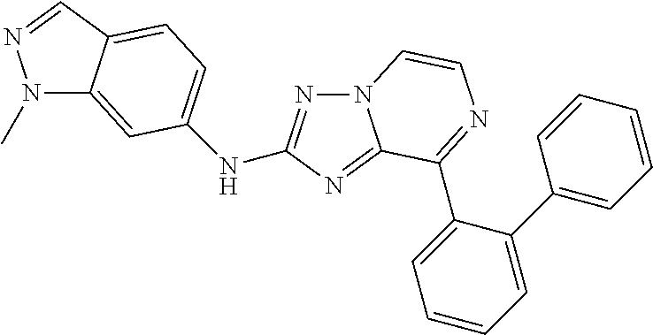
C1(C2=NC=CN3N=C(NC4=CC=C5C(=C4)N(C)N=C5)N=C32)=CC=CC=C1C1=CC=CC=C1
